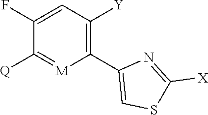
C1(F)=CC([Y])=C(C2=CSC([X])=N2)[M]=C1[Q]
